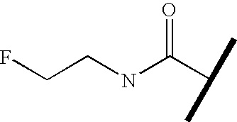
FCCNC(C(C)C)=O
